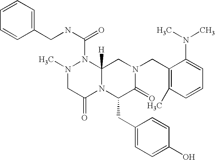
C1(N(C)C)=CC=CC(C)=C1CN1CC2([H])N(C(NCC3=CC=CC=C3)=O)N(C)CC(=O)N2C(CC2=CC=C(O)C=C2)C1=O
